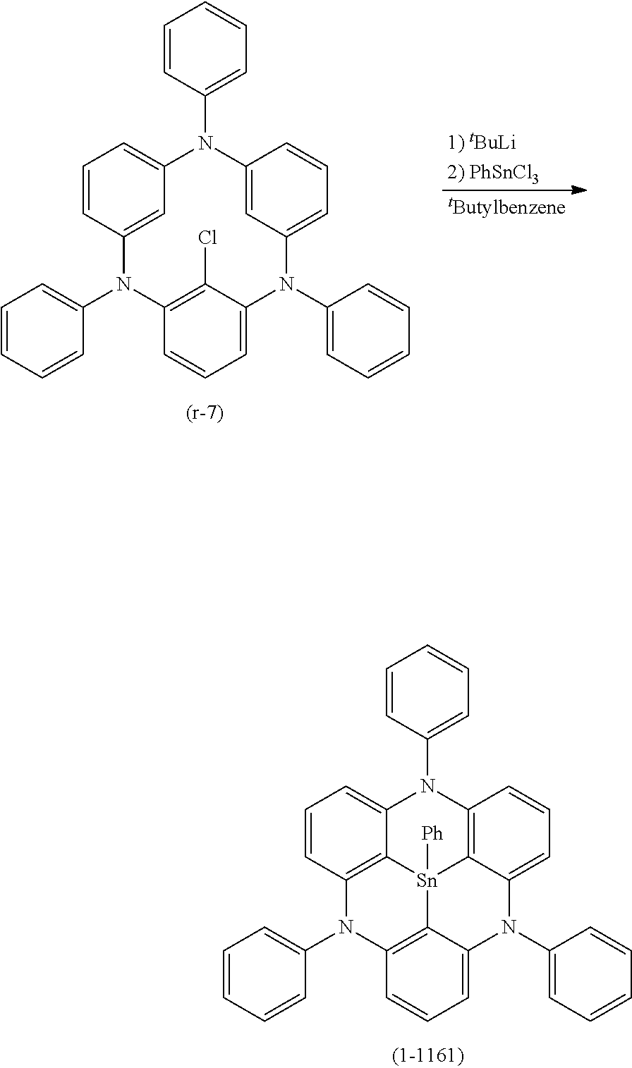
C1=C2C3=C(C=C1)N(C1=CC=CC=C1)C1=C4[Sn]3([Ph])C3=C(C=CC=C3N2C2=CC=CC=C2)N(C2=CC=CC=C2)C4=CC=C1.C1=C2C(Cl)=C(C=C1)N(C1=CC=CC=C1)C1=CC(=CC=C1)N(C1=CC=CC=C1)C1=CC(=CC=C1)N2C1=CC=CC=C1
